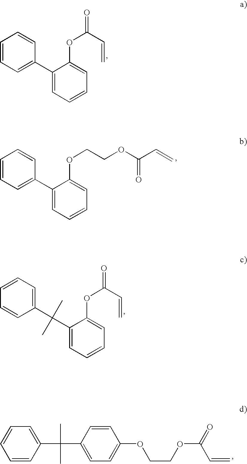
C1=CC=C(C2=CC=CC=C2OC(=O)C=C)C=C1.C1=CC=C(C2=CC=CC=C2OCCOC(C=C)=O)C=C1.C(C1=CC=CC=C1)(C1=CC=CC=C1OC(=O)C=C)(C)C.C1=CC(C(C2=CC=C(OCCOC(=O)C=C)C=C2)(C)C)=CC=C1
